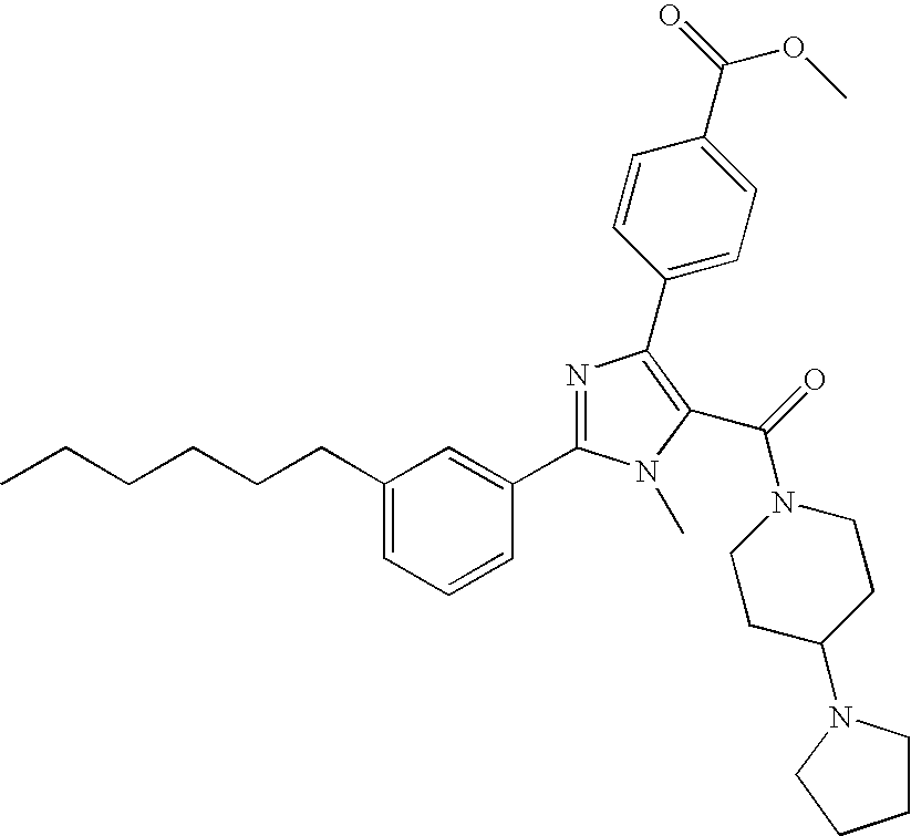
C(CCCCC1=CC=CC(C2=NC(C3=CC=C(C(=O)OC)C=C3)=C(C(=O)N3CCC(N4CCCC4)CC3)N2C)=C1)C
